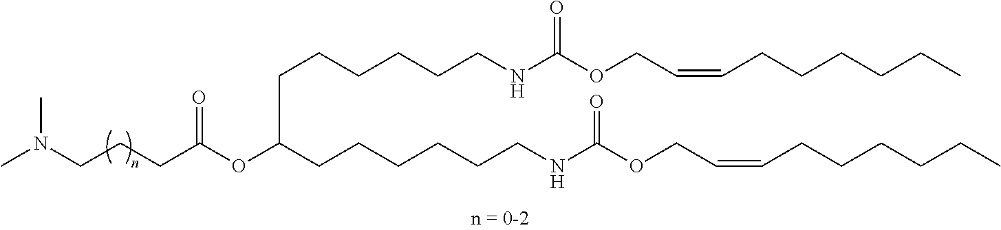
C(CC(OC(CCCCCCNC(OCC=CCCCCCC)=O)CCCCCCNC(OCC=CCCCCCC)=O)=O)CN(C)C
